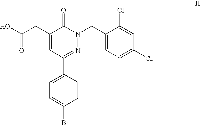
OC(CC1=CC(C2=CC=C(Br)C=C2)=NN(CC2=CC=C(Cl)C=C2Cl)C1=O)=O
